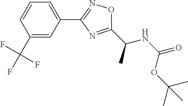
C1=CC(C(F)(F)F)=CC(C2=NOC(C(NC(=O)OC(C)(C)C)C)=N2)=C1
